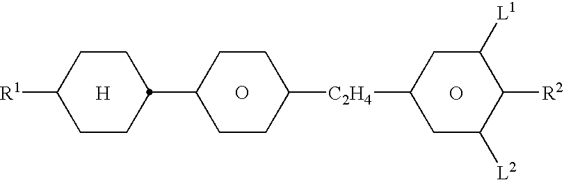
C1CC([R1])CCC1C1CCC([C2H4]C2CC([L2])C([R2])C([L1])C2)CC1.[H].O.O
